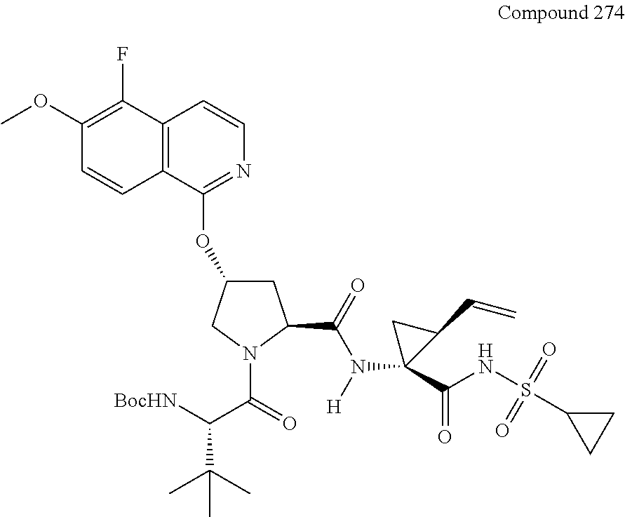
[BocHN]C(C(=O)N1C(C(=O)N([H])C2(C(NS(C3CC3)(=O)=O)=O)C(C=C)C2)CC(OC2=NC=CC3=C2C=CC(OC)=C3F)C1)C(C)(C)C
